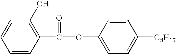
C1=CC(C(=O)OC2=CC=C([C8H17])C=C2)=C(O)C=C1
